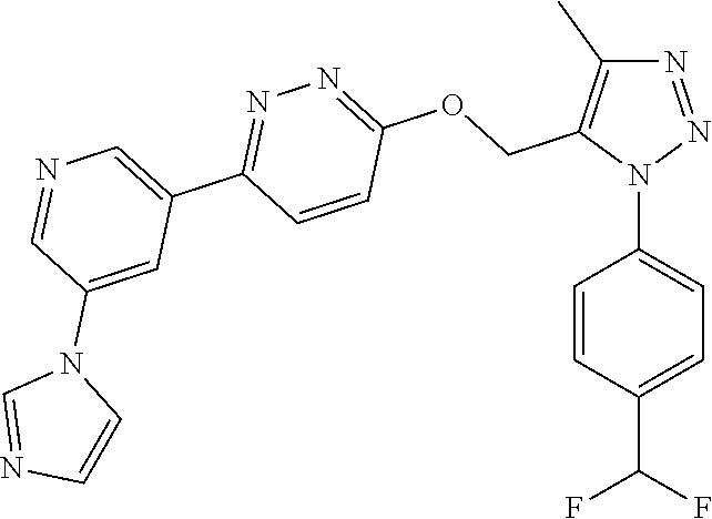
N1=NN(C2=CC=C(C(F)F)C=C2)C(COC2=NN=C(C3=CN=CC(N4C=NC=C4)=C3)C=C2)=C1C
